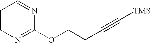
C1=CN=C(OCCC#C[TMS])N=C1
